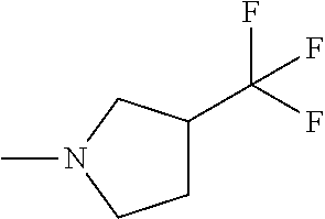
CN1CCC(C(F)(F)F)C1
